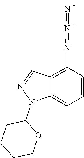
C12=C(N=N=N)C=CC=C1N(C1CCCCO1)N=C2
